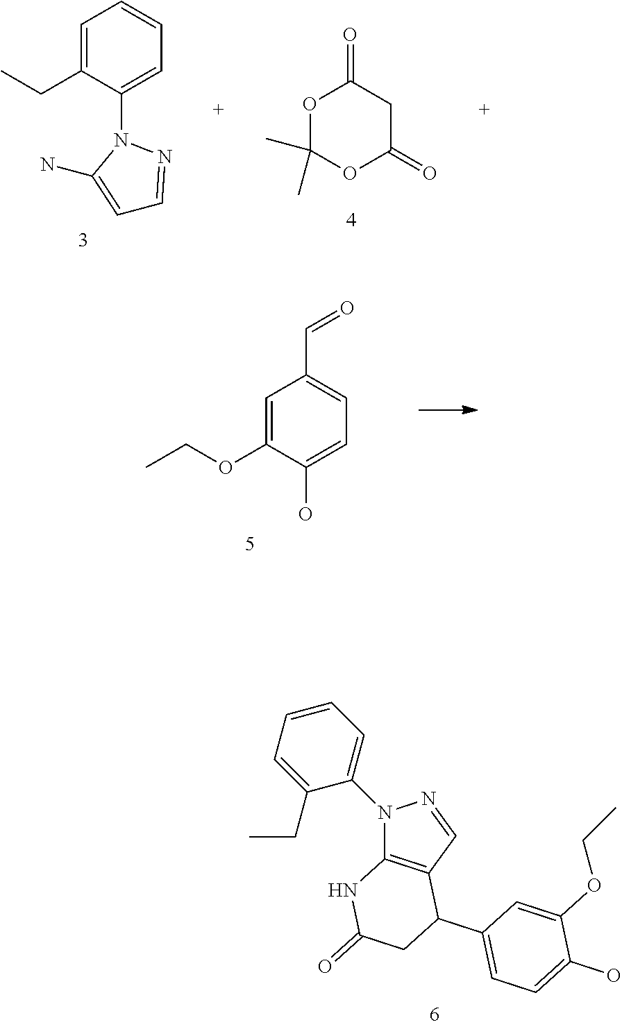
C1=C(CC)C(N2C(N)=CC=N2)=CC=C1.O1C(C)(C)OC(=O)CC1=O.C1=C(OCC)C(O)=CC=C1C=O.C1=CC=C(CC)C(N2C3=C(C=N2)C(C2=CC=C(O)C(OCC)=C2)CC(=O)N3)=C1
